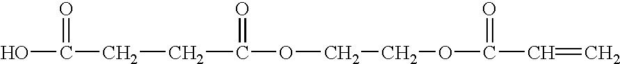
C(OCCOC(C=C)=O)(CCC(O)=O)=O
